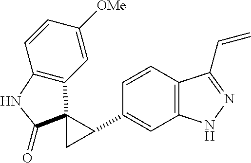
C1(C2C3(C4=C(C=CC([OMe])=C4)NC3=O)C2)=CC2=C(C=C1)C(C=C)=NN2
